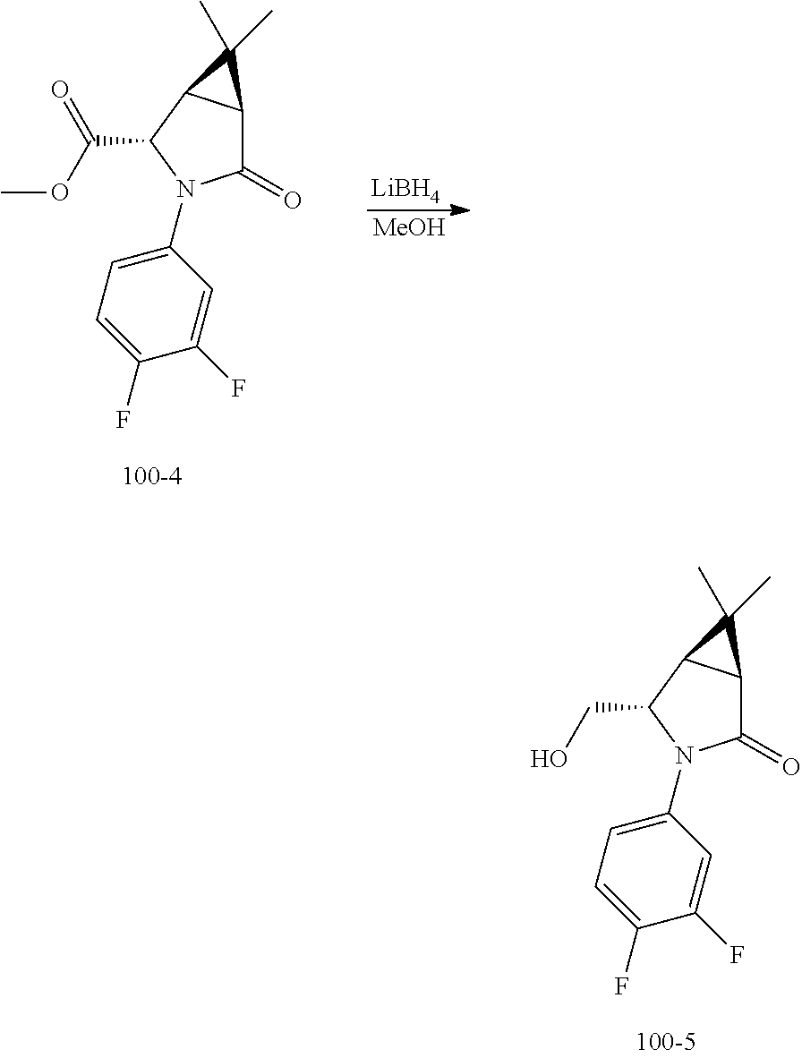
[LiBH4].[MeOH].C1(=O)C2C(C(C(OC)=O)N1C1=CC=C(F)C(F)=C1)C2(C)C.C1(=O)C2C(C(CO)N1C1=CC=C(F)C(F)=C1)C2(C)C
